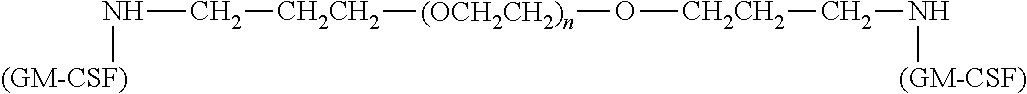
N(C[CH2CH2][(OCH2CH2)n]O[CH2CH2]CN[(GM-CSF)])[(GM-CSF)]
